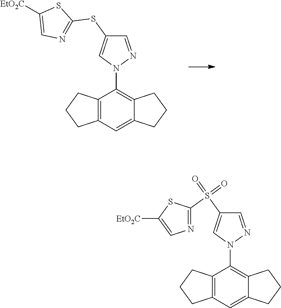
C1=C(SC2=NC=C([EtO2C])S2)C=NN1C1=C2CCCC2=CC2=C1CCC2.C1=C(S(C2=NC=C([EtO2C])S2)(=O)=O)C=NN1C1=C2CCCC2=CC2=C1CCC2
